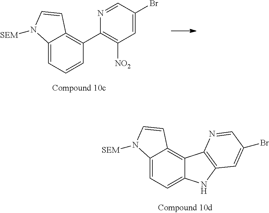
C12=CC=CC(C3=C([NO2])C=C(Br)C=N3)=C1C=CN2[SEM].C12=CC=C3C(=C1C=CN2[SEM])C1=C(N3)C=C(Br)C=N1
